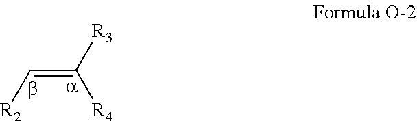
C(=C([R3])[R4])[R2]
